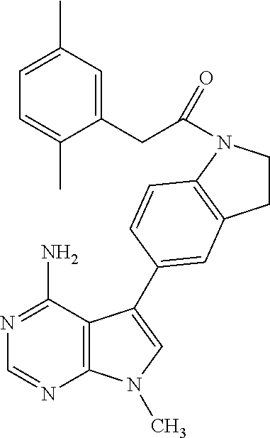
C1=NC2=C(C(N)=N1)C(C1=CC3=C(N(C(CC4=CC(C)=CC=C4C)=O)CC3)C=C1)=CN2C
